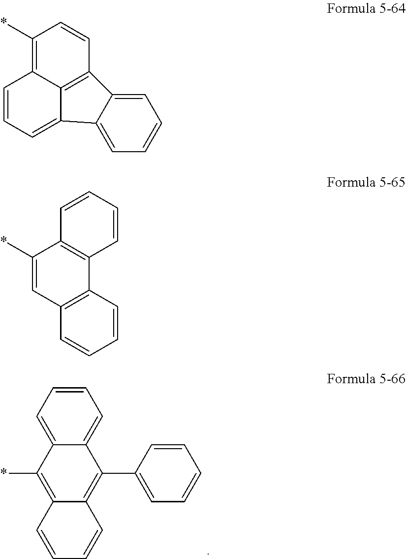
C1=CC=C2C(=C1)C(C1=CC=CC=C1)=C1C(=C2*)C=CC=C1.C1(*)=C2C3=C(C=C1)C1=CC=CC=C1C3=CC=C2.C1=CC2=C(C=C1)C=C(*)C1=C2C=CC=C1
